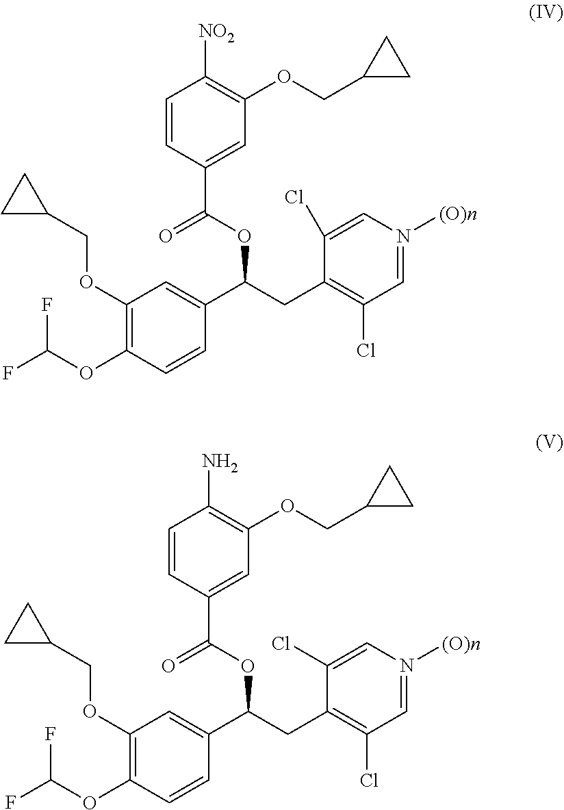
C1(OCC2CC2)=C(OC(F)F)C=CC(C(CC2=C(Cl)C=N([(O)n])C=C2Cl)OC(C2=CC(OCC3CC3)=C([NO2])C=C2)=O)=C1.C1(OCC2CC2)=C(OC(F)F)C=CC(C(CC2=C(Cl)C=N([(O)n])C=C2Cl)OC(C2=CC(OCC3CC3)=C(N)C=C2)=O)=C1
